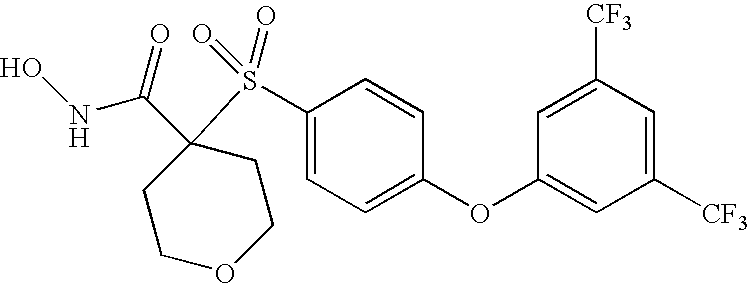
C1COCCC1(C(=O)NO)S(C1=CC=C(OC2=CC([CF3])=CC([CF3])=C2)C=C1)(=O)=O
